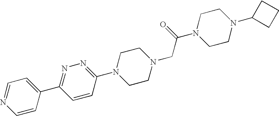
C1=CC(C2=NN=C(N3CCN(CC(N4CCN(C5CCC5)CC4)=O)CC3)C=C2)=CC=N1
